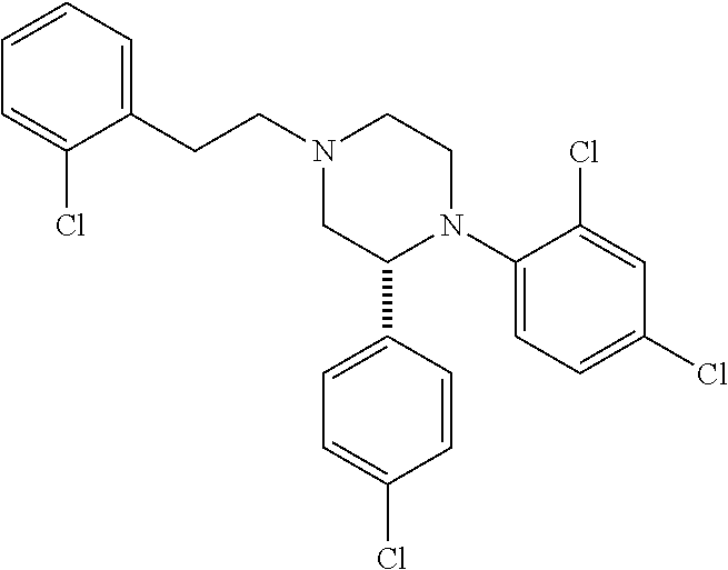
C1(C2N(C3=CC=C(Cl)C=C3Cl)CCN(CCC3=CC=CC=C3Cl)C2)=CC=C(Cl)C=C1
